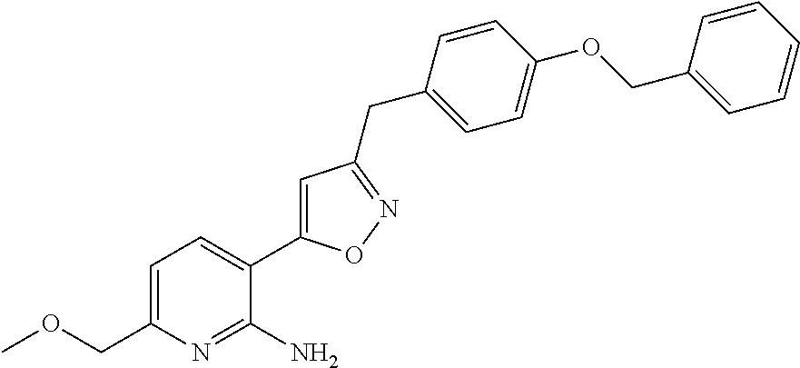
C1=C(COC)N=C(N)C(C2=CC(CC3=CC=C(OCC4=CC=CC=C4)C=C3)=NO2)=C1
